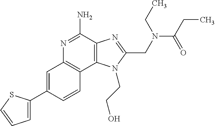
C1=C(C2=CC=CS2)C=CC2=C1N=C(N)C1=C2N(CCO)C(CN(C(CC)=O)CC)=N1
